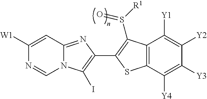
C12=NC(C3=C(S([R1])=O)C4=C(C([Y4])=C([Y3])C([Y2])=C4[Y1])S3)=C(I)N1C=NC([W1])=C2
